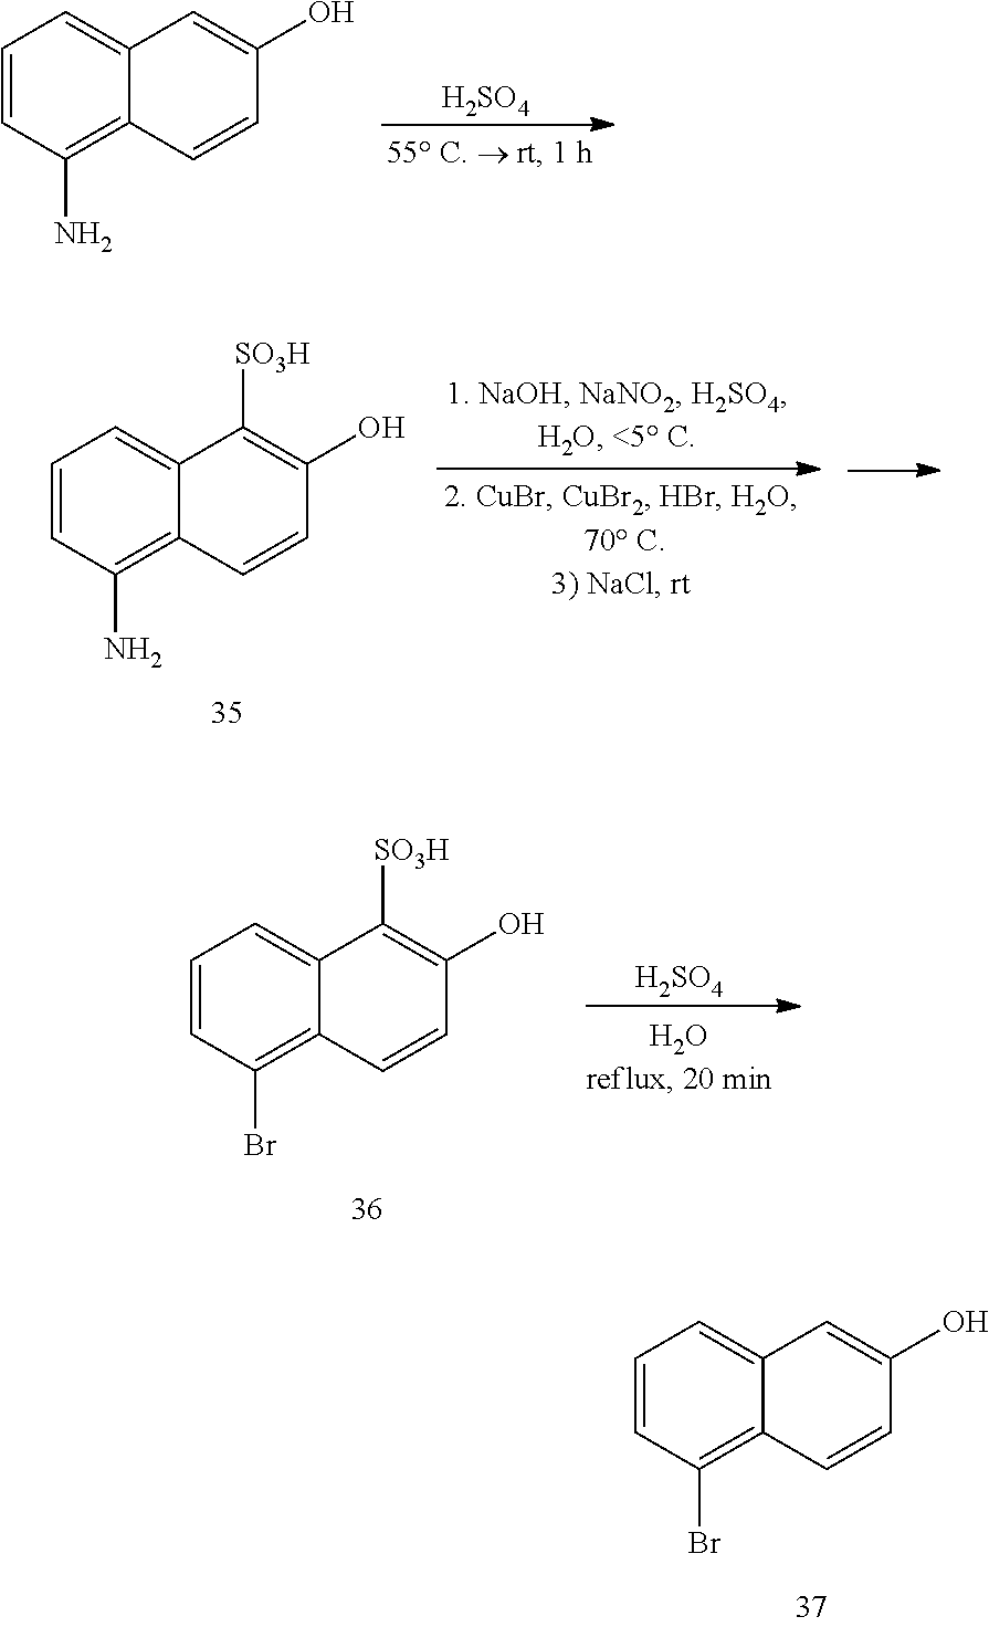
C1=CC(Br)=C2C(=C1)C=C(O)C=C2.[H2SO4].C1=CC(N)=C2C(=C1)C=C(O)C=C2.C1=CC(N)=C2C(=C1)C([SO3H])=C(O)C=C2.C1=CC(Br)=C2C(=C1)C([SO3H])=C(O)C=C2.[H2SO4]
